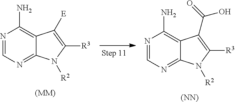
N1=CN=C2C(=C1N)C(C(=O)O)=C([R3])N2[R2].[(NN)].N1=CN=C2C(=C1N)C([E])=C([R3])N2[R2].[(MM)]
